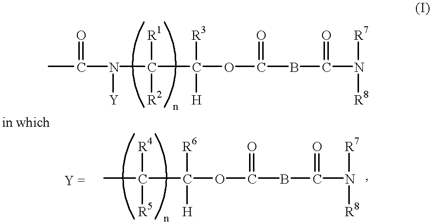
CC(N([Y])C([R1])([R2])C([R3])([H])OC(=O)BC(N([R7])[R8])=O)=O.CC([R4])([R5])C([R6])([H])OC(=O)BC(N([R7])[R8])=O
